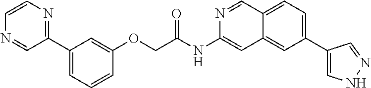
C(C(=O)NC1=CC2=CC(C3=CNN=C3)=CC=C2C=N1)OC1=CC(C2=NC=CN=C2)=CC=C1
